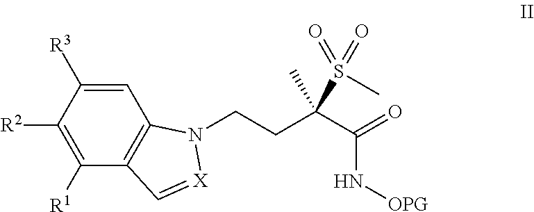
C1=C([R3])C([R2])=C([R1])C2=C1N(CCC(C(=O)N[OPG])(C)S(C)(=O)=O)[X]=C2
